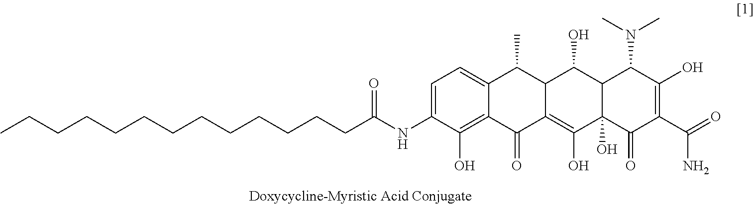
C1=C(NC(CCCCCCCCCCCCC)=O)C(O)=C2C(=C1)C(C)C1C(=C(O)C3(O)C(C1O)C(N(C)C)C(O)=C(C(=O)N)C3=O)C2=O
